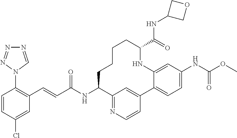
C(C(NC1C2=NC=CC(=C2)C2=CC=C(NC(OC)=O)C=C2NC(C(NC2COC2)=O)CCCC1)=O)=CC1=C(N2C=NN=N2)C=CC(Cl)=C1
